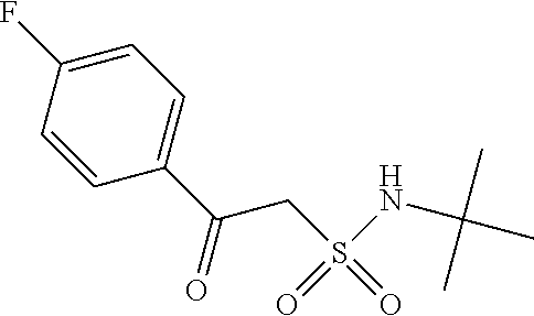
C1=C(F)C=CC(C(CS(NC(C)(C)C)(=O)=O)=O)=C1
